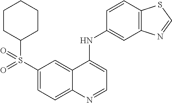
C1(S(=O)(C2CCCCC2)=O)=CC=C2C(=C1)C(NC1=CC3=C(C=C1)SC=N3)=CC=N2
